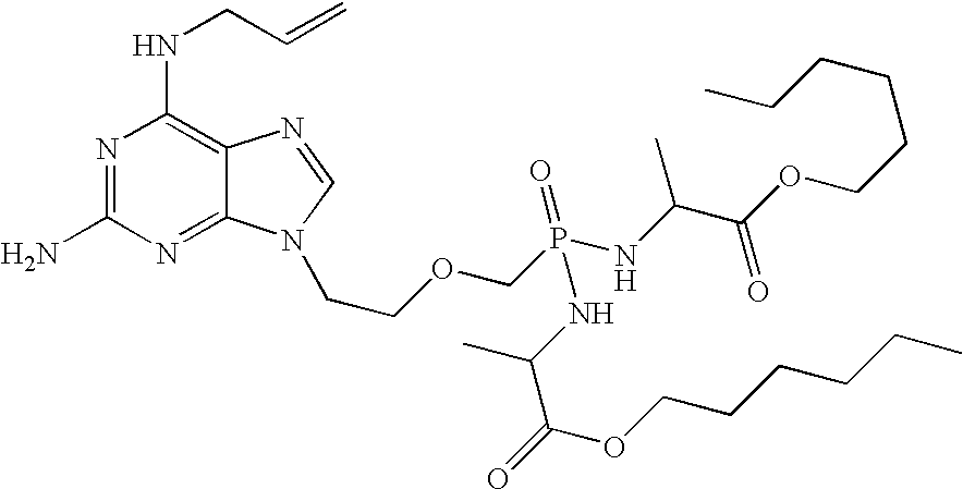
N1=C(N)N=C2C(=C1NCC=C)N=CN2CCOCP(NC(C(OCCCCCC)=O)C)(=O)NC(C)C(=O)OCCCCCC
